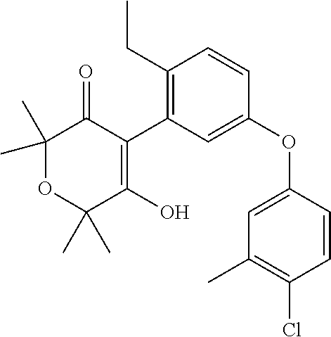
C1(C)(C)OC(C)(C)C(O)=C(C2=C(CC)C=CC(OC3=CC(C)=C(Cl)C=C3)=C2)C1=O
